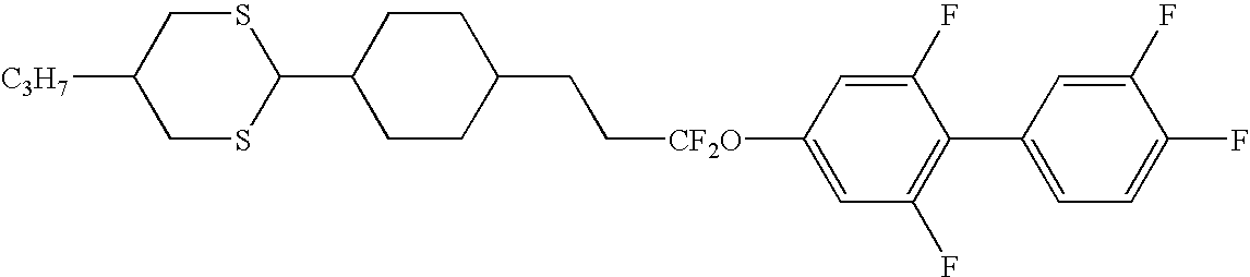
C1SC(C2CCC(CC[CF2O]C3=CC(F)=C(C4=CC=C(F)C(F)=C4)C(F)=C3)CC2)SCC1[C3H7]
